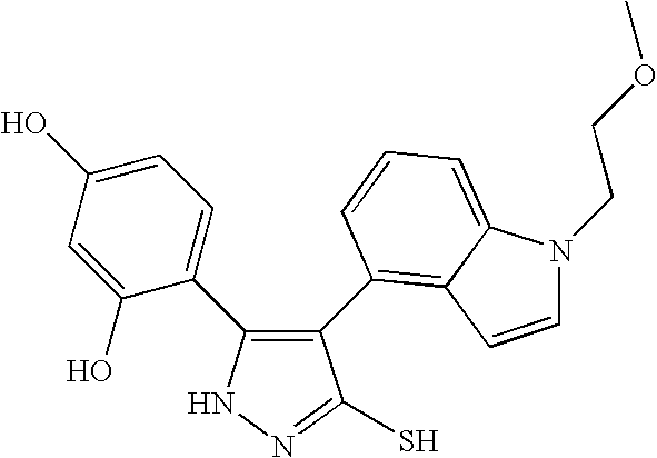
C1(C2=C3C(=CC=C2)N(CCOC)C=C3)=C(C2=CC=C(O)C=C2O)NN=C1S
